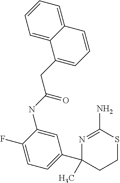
N1=C(N)SCCC1(C1=CC=C(F)C(NC(=O)CC2=CC=CC3=CC=CC=C23)=C1)C
